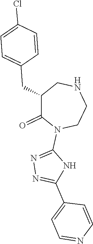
C1(CC2=CC=C(Cl)C=C2)C(=O)N(C2=NN=C(C3=CC=NC=C3)N2)CCNC1
